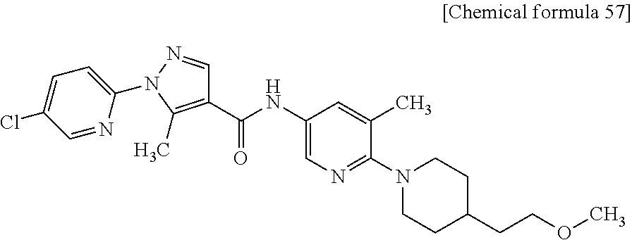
C1(C(NC2=CN=C(N3CCC(CCOC)CC3)C(C)=C2)=O)=C(C)N(C2=CC=C(Cl)C=N2)N=C1
